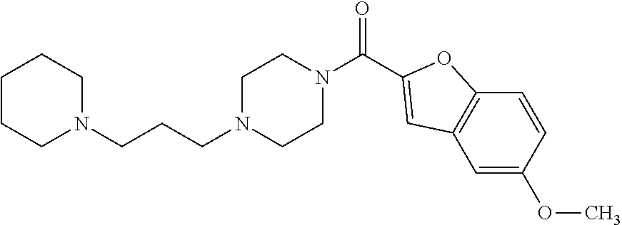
C(N1CCN(CCCN2CCCCC2)CC1)(=O)C1=CC2=C(C=CC(OC)=C2)O1
